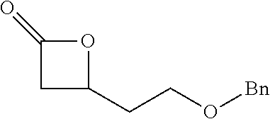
O1C(=O)CC1CCO[Bn]
